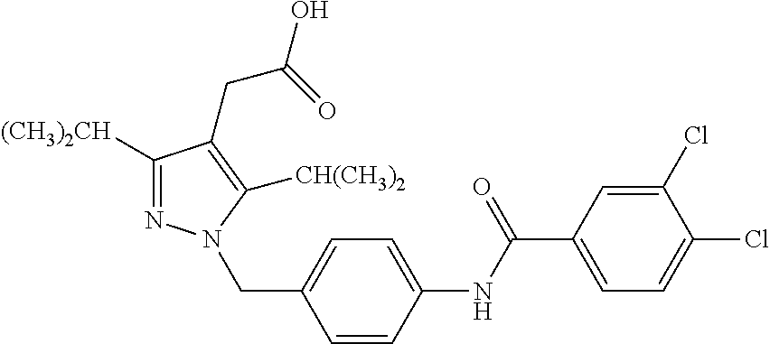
C1([(CH3)2CH])=NN(CC2=CC=C(NC(C3=CC=C(Cl)C(Cl)=C3)=O)C=C2)C([CH(CH3)2])=C1CC(=O)O
